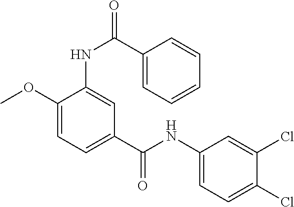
C1(OC)=CC=C(C(NC2=CC=C(Cl)C(Cl)=C2)=O)C=C1NC(=O)C1=CC=CC=C1
